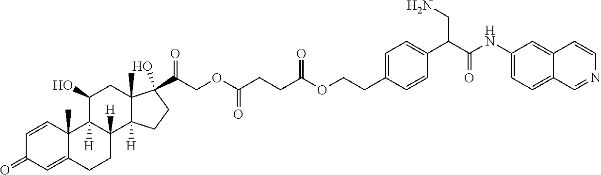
C1=CC2(C)C(=CC1=O)CCC1([H])C2([H])C(O)CC2(C)C1([H])CCC2(C(=O)COC(CCC(OCCC1=CC=C(C(C(NC2=CC=C3C(=C2)C=CN=C3)=O)CN)C=C1)=O)=O)O
